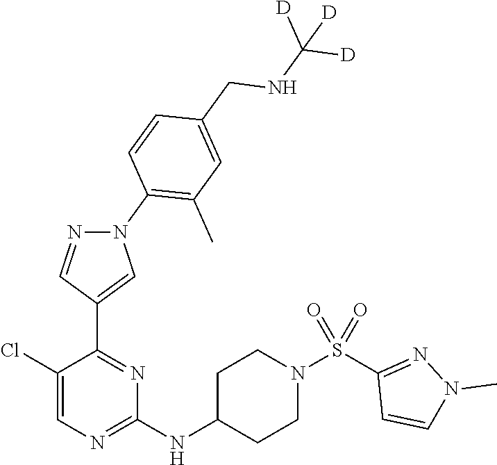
C1(NC2CCN(S(C3=NN(C)C=C3)(=O)=O)CC2)=NC=C(Cl)C(C2=CN(C3=C(C)C=C(CNC([D])([D])[D])C=C3)N=C2)=N1
